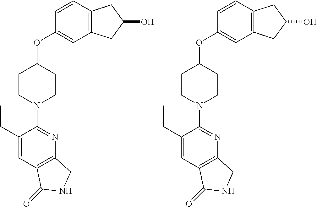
C1(OC2CCN(C3=NC4=C(C=C3CC)C(=O)NC4)CC2)=CC2=C(C=C1)CC(O)C2.C1(OC2CCN(C3=NC4=C(C=C3CC)C(=O)NC4)CC2)=CC2=C(C=C1)CC(O)C2
